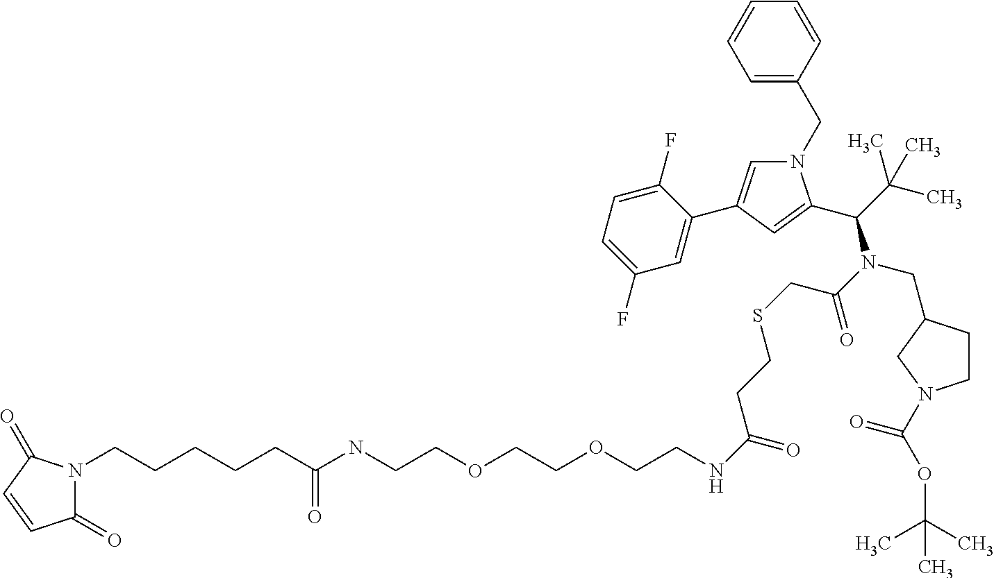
N1(CC2=CC=CC=C2)C=C(C2=CC(F)=CC=C2F)C=C1C(C(C)(C)C)N(C(=O)CSCCC(=O)NCCOCCOCCNC(CCCCCN1C(=O)C=CC1=O)=O)CC1CCN(C(=O)OC(C)(C)C)C1
